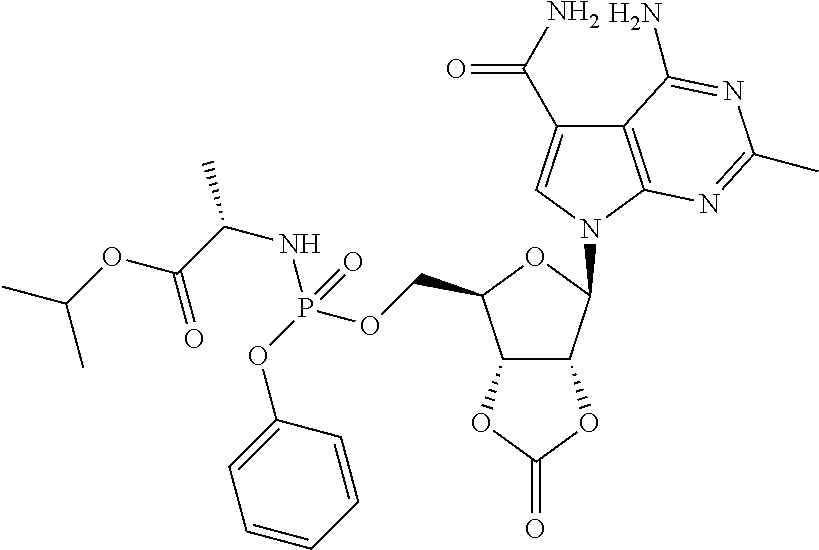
C12C(C(N3C=C(C(N)=O)C4=C3N=C(C)N=C4N)OC1COP(OC1=CC=CC=C1)(=O)NC(C)C(OC(C)C)=O)OC(=O)O2
